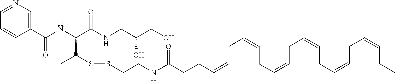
C(C=CCC=CCC=CCC=CCC=CCC=CCC)CC(NCCSSC(C)(C)C(C(NCC(CO)O)=O)NC(C1=CN=CC=C1)=O)=O
